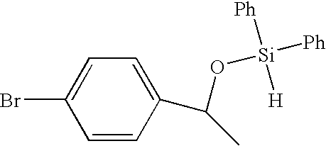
C1=CC(C(C)O[Si]([Ph])([Ph])[H])=CC=C1Br
